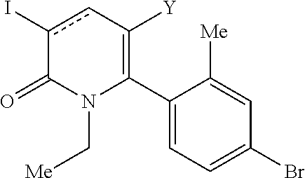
C1(C2=C([Y])cc(I)C(=O)N2C[Me])=CC=C(Br)C=C1[Me]
